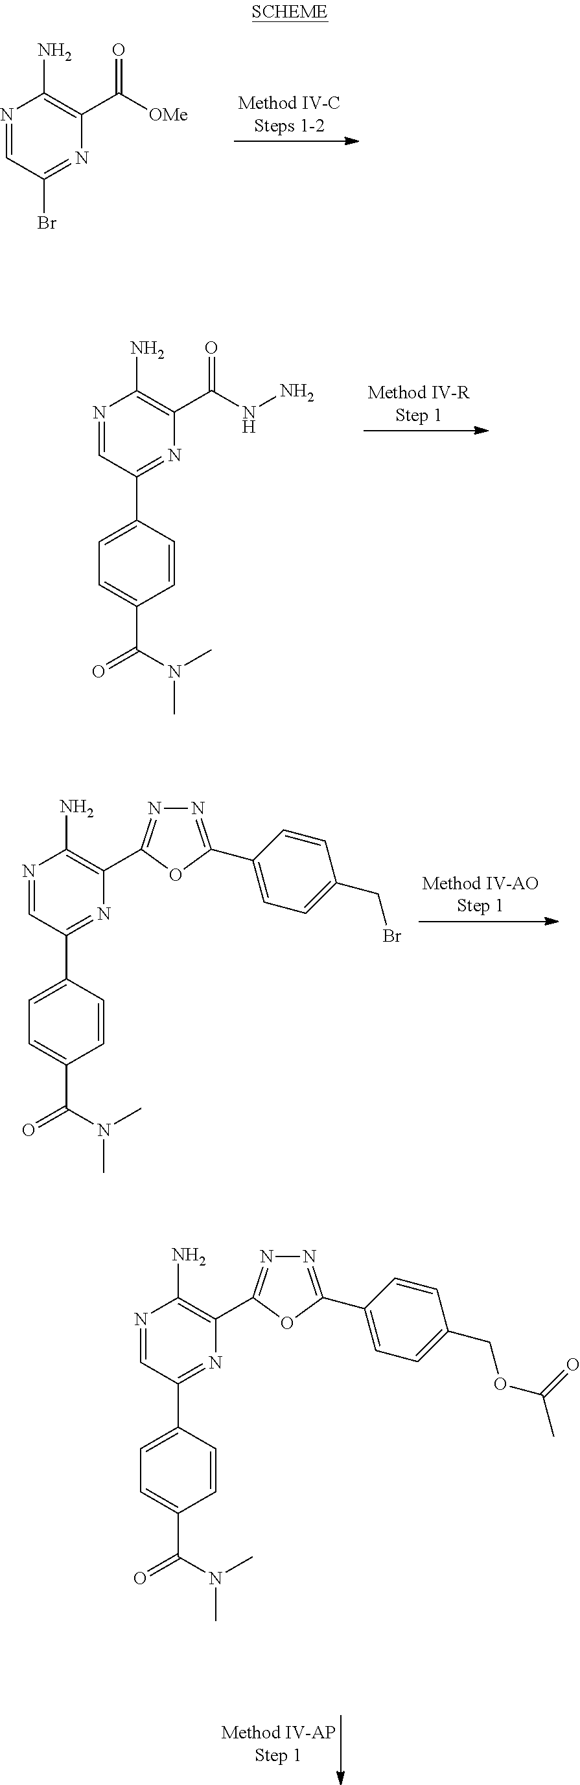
N1=CC(Br)=NC(C([OMe])=O)=C1N.N1=CC(C2=CC=C(C(=O)N(C)C)C=C2)=NC(C(NN)=O)=C1N.N1=CC(C2=CC=C(C(=O)N(C)C)C=C2)=NC(C2=NN=C(C3=CC=C(CBr)C=C3)O2)=C1N.N1=CC(C2=CC=C(C(=O)N(C)C)C=C2)=NC(C2=NN=C(C3=CC=C(COC(C)=O)C=C3)O2)=C1N
